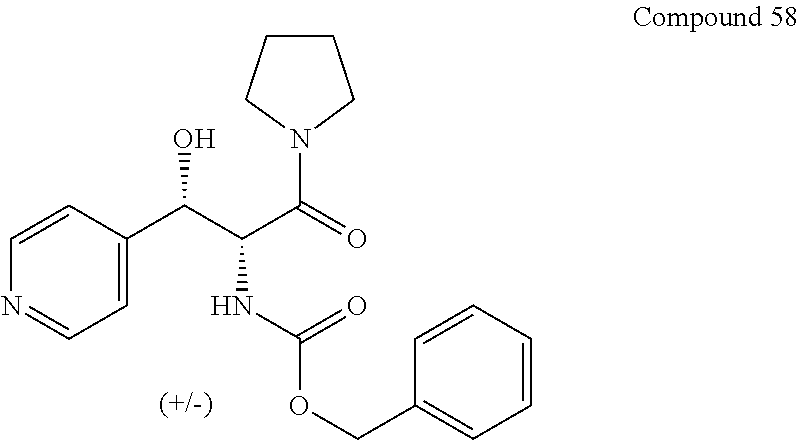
C1=CC(C(C(C(=O)N2CCCC2)NC(OCC2=CC=CC=C2)=O)O)=CC=N1
